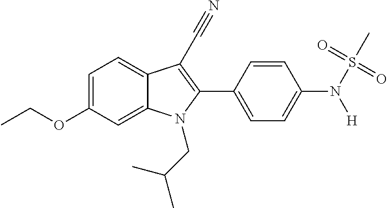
C1=C2C(=CC=C1OCC)C(C#N)=C(C1=CC=C(N(S(C)(=O)=O)[H])C=C1)N2CC(C)C
